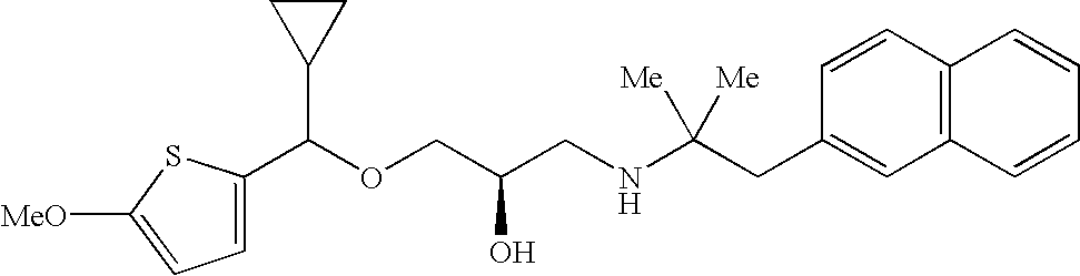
C1(C(OCC(CNC(CC2=CC3=C(C=C2)C=CC=C3)([Me])[Me])O)C2CC2)=CC=C([MeO])S1
